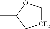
C1(C)C[CF2]CO1
